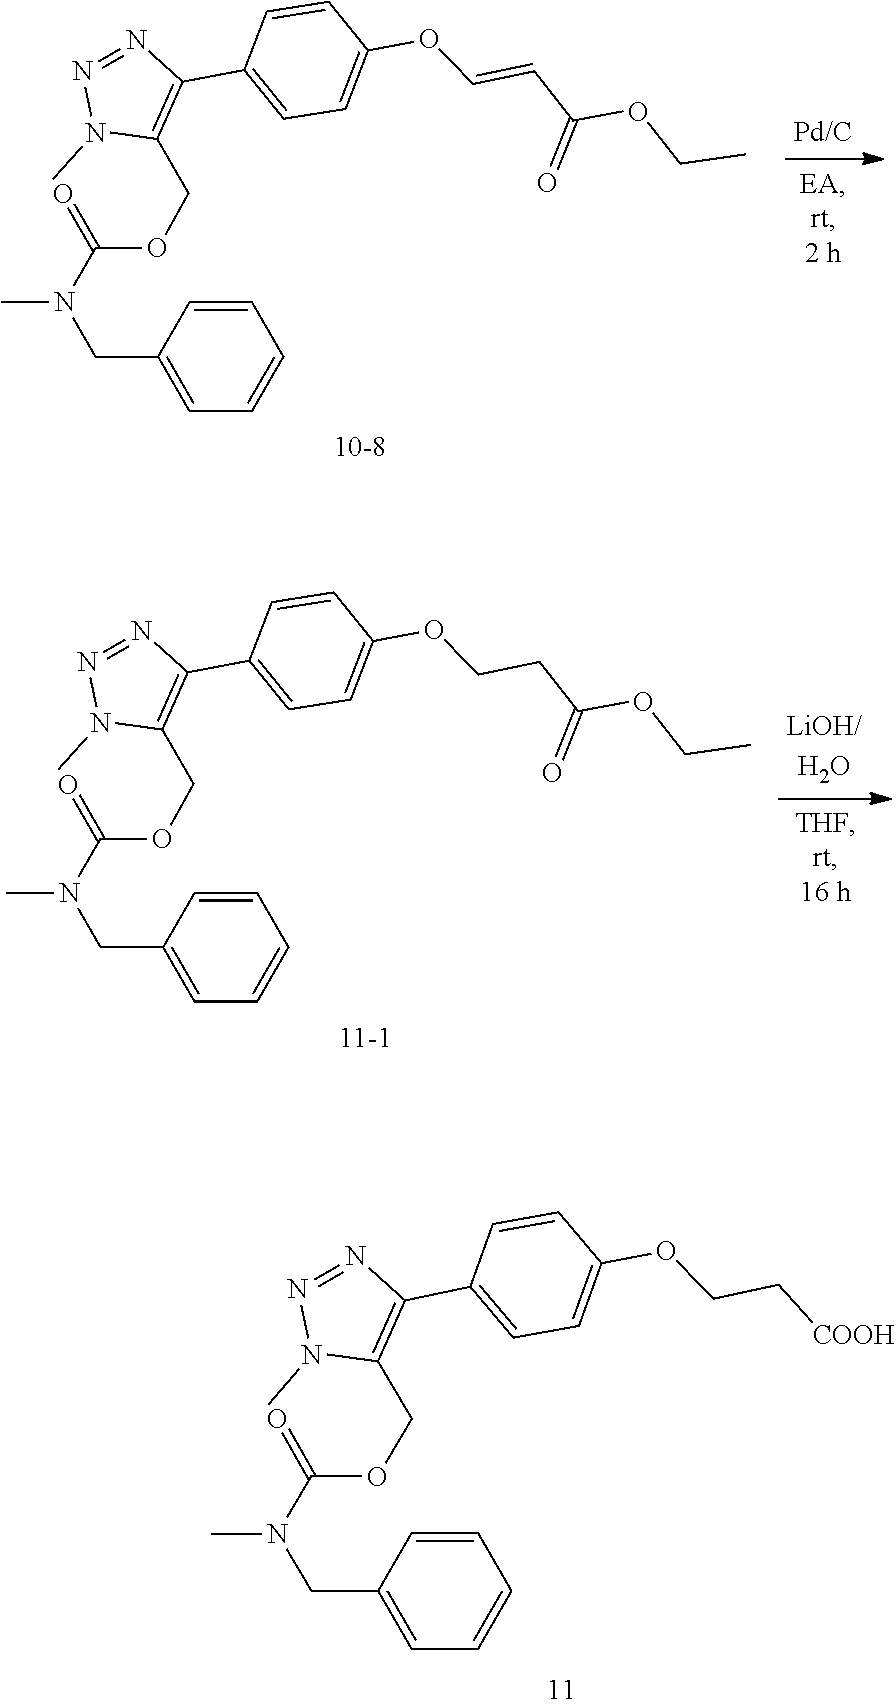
C1=CC=CC=C1CN(C)C(OCC1=C(C2=CC=C(OC=CC(OCC)=O)C=C2)N=NN1C)=O.C1=CC=CC=C1CN(C)C(OCC1=C(C2=CC=C(OCCC(OCC)=O)C=C2)N=NN1C)=O.C1(CN(C)C(OCC2=C(C3=CC=C(OCC[COOH])C=C3)N=NN2C)=O)=CC=CC=C1
